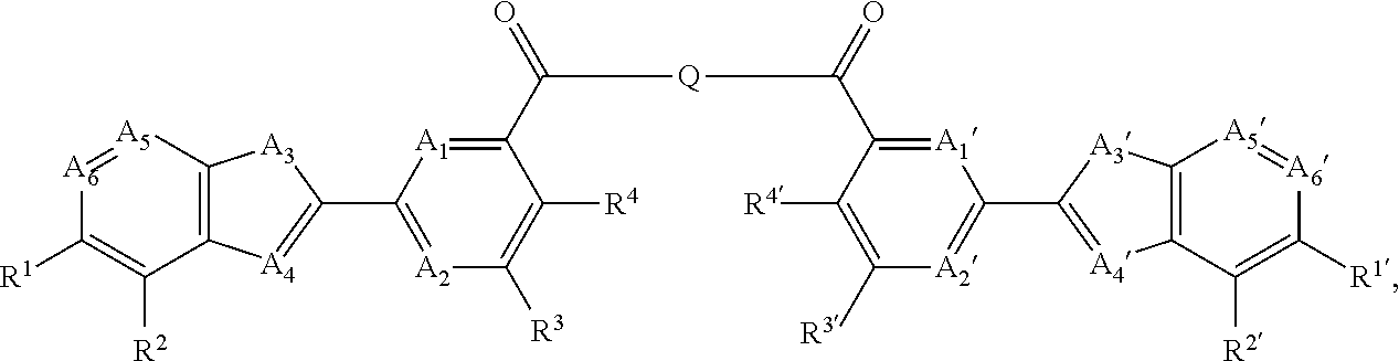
[A6]1=[A5]C2=C(C([R2])=C1[R1])[A4]=C(C1=[A2]C([R3])=C([R4])C(C(C[Q]CC(C3=[A1]C(C4=[A4]C5=C([A3]4)[A5]=[A6]C([R1])=C5[R2])=[A2]C([R3])=C3[R4])=O)=O)=[A1]1)[A3]2
